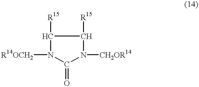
N1([CH2OR14])C([R15])C([R15])N([R14OCH2])C1=O
